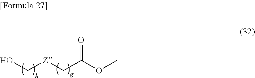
OC[Z]CC(OC)=O
